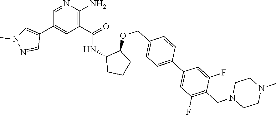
C1=NC(N)=C(C(=O)NC2CCCC2OCC2=CC=C(C3=CC(F)=C(CN4CCN(C)CC4)C(F)=C3)C=C2)C=C1C1=CN(C)N=C1
